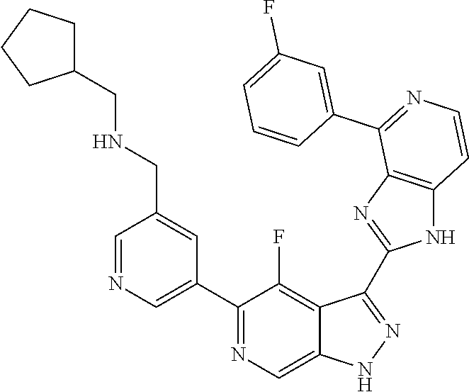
C1=NC=C(C2=NC=C3C(=C2F)C(C2=NC4=C(N2)C=CN=C4C2=CC(F)=CC=C2)=NN3)C=C1CNCC1CCCC1
